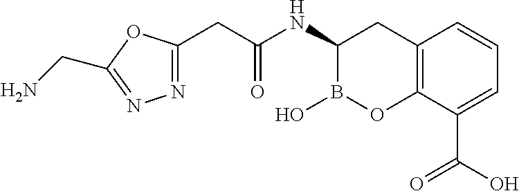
N1=C(CC(NC2B(O)OC3=C(C2)C=CC=C3C(O)=O)=O)OC(CN)=N1
